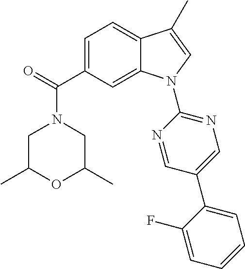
O=C(C1=CC=C2C(=C1)N(C1=NC=C(C3=CC=CC=C3F)C=N1)C=C2C)N1CC(C)OC(C)C1
